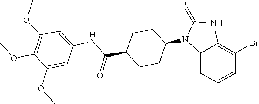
O=C1NC2=C(Br)C=CC=C2N1C1CCC(C(NC2=CC(OC)=C(OC)C(OC)=C2)=O)CC1
